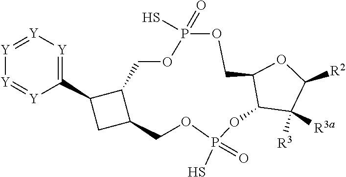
C1C2C(C3=[Y][Y]=[Y][Y]=[Y]3)CC2COP(S)(=O)OC2C(COP(=O)(S)O1)OC([R2])C2([R3])[R3a]
